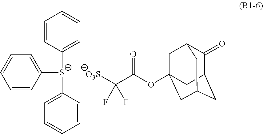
C1=CC([S+](C2=CC=CC=C2)C2=CC=CC=C2)=CC=C1.[O3S]C(C(OC12CC3C(=O)C(CC(C1)C3)C2)=O)(F)F
